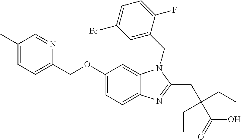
C1(OCC2=CC=C(C)C=N2)=CC=C2C(=C1)N(CC1=CC(Br)=CC=C1F)C(CC(C(O)=O)(CC)CC)=N2
